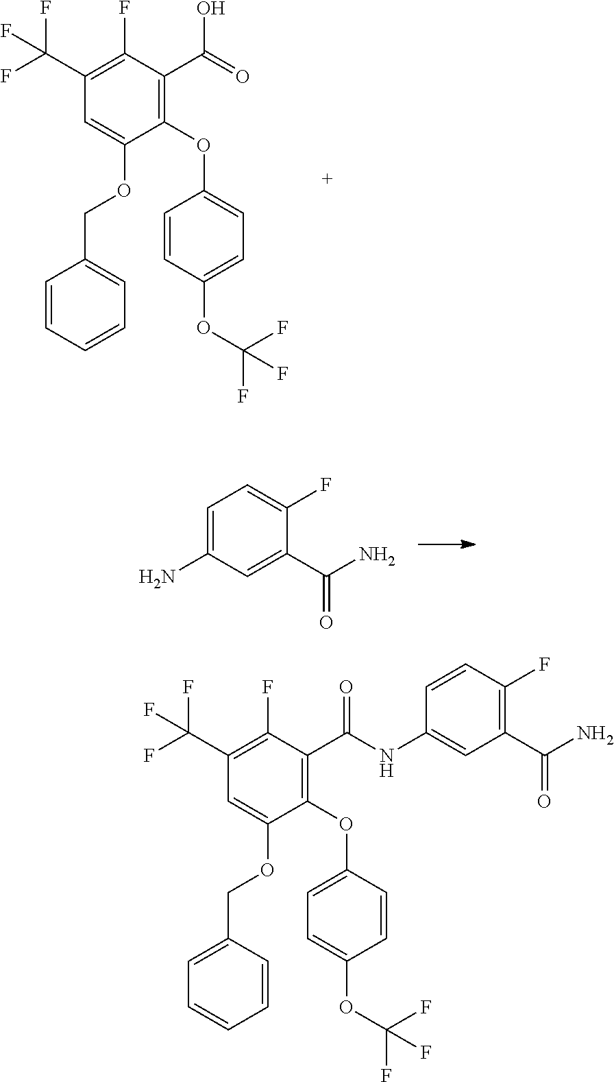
C1(C(F)(F)F)=C(F)C(C(=O)O)=C(OC2=CC=C(OC(F)(F)F)C=C2)C(OCC2=CC=CC=C2)=C1.C1=C(N)C=C(C(=O)N)C(F)=C1.C1(C(F)(F)F)=C(F)C(C(=O)NC2=CC(C(=O)N)=C(F)C=C2)=C(OC2=CC=C(OC(F)(F)F)C=C2)C(OCC2=CC=CC=C2)=C1
